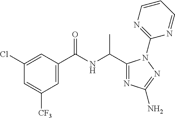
N(C(C)C1=NC(N)=NN1C1=NC=CC=N1)C(=O)C1=CC([CF3])=CC(Cl)=C1
